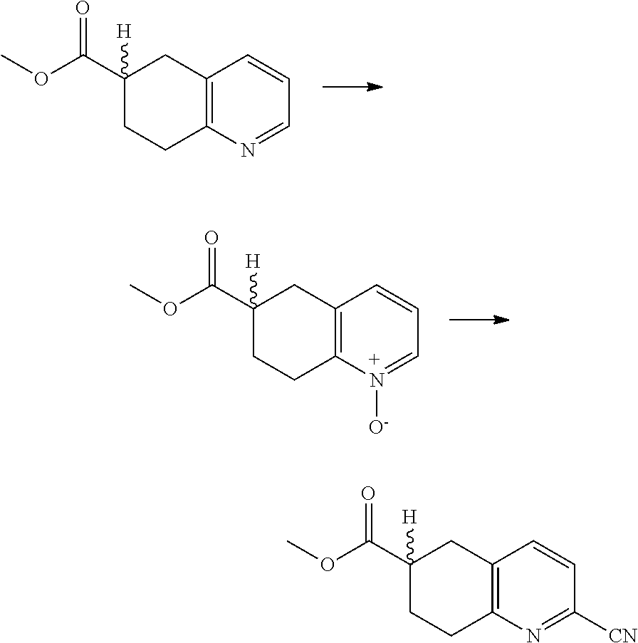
C12=C(N=CC=C1)CCC(C(OC)=O)([H])C2.C12=C(N([O-])=CC=C1)CCC(C(OC)=O)([H])C2.C12=C(N=C([CN])C=C1)CCC(C(OC)=O)([H])C2
